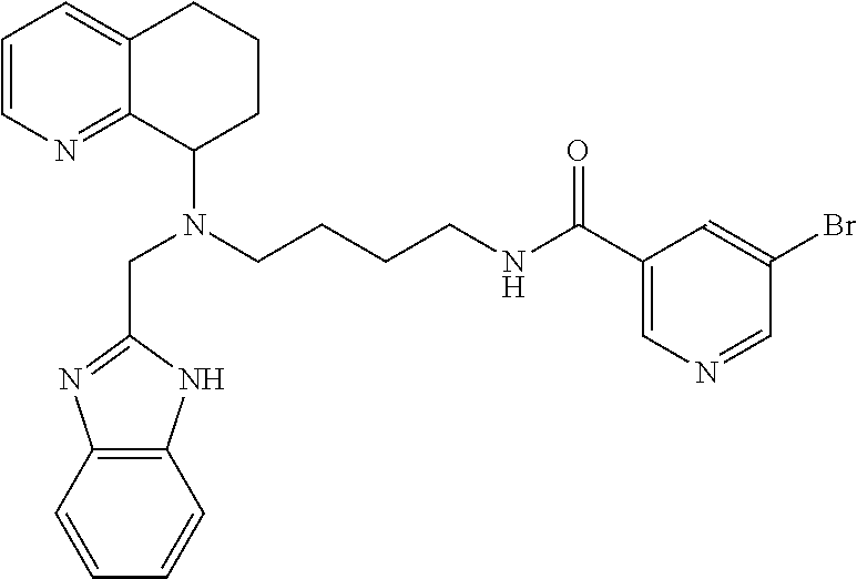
C1=CN=C2C(=C1)CCCC2N(CC1=NC2=C(N1)C=CC=C2)CCCCNC(C1=CN=CC(Br)=C1)=O
